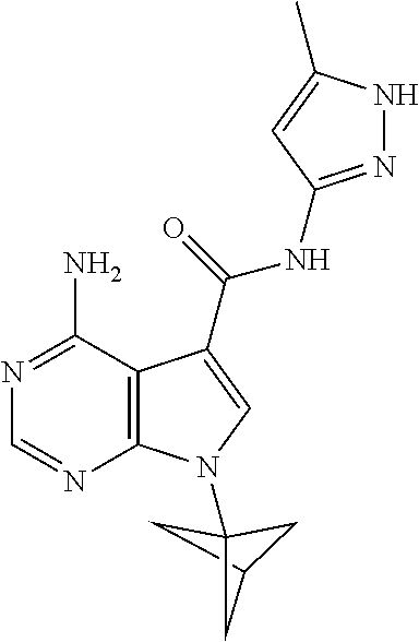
N1=C(N)C2=C(N=C1)N(C13CC(C1)C3)C=C2C(=O)NC1=NNC(C)=C1
